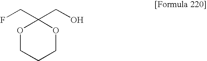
O1CCCOC1(CF)CO
